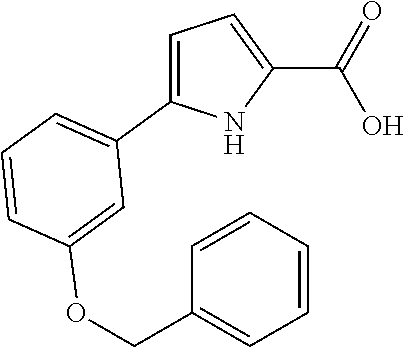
C1=C(C2=CC=CC(OCC3=CC=CC=C3)=C2)NC(C(=O)O)=C1
